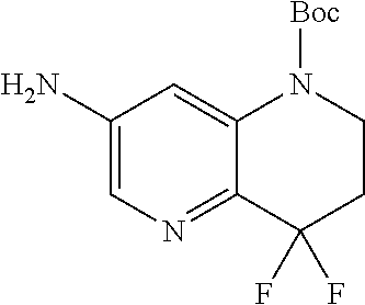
C1(N)=CN=C2C(=C1)N([Boc])CCC2(F)F
